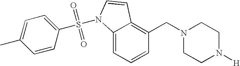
C1=CC=C2C(=C1CN1CCN([H])CC1)C=CN2S(C1=CC=C(C)C=C1)(=O)=O
